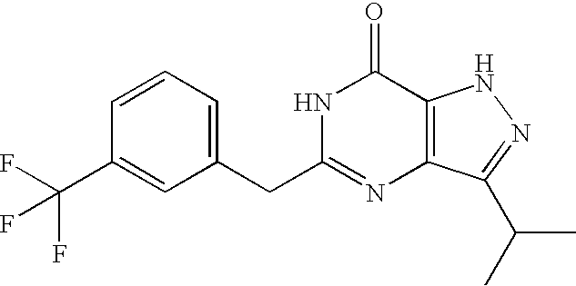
C1=C(CC2=NC3=C(C(=O)N2)NN=C3C(C)C)C=C(C(F)(F)F)C=C1
